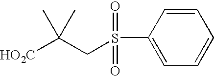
C1=CC(S(=O)(=O)CC([HO2C])(C)C)=CC=C1
